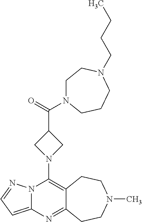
N12C(=CC=N1)N=C1C(=C2N2CC(C(=O)N3CCN(CCCC)CCC3)C2)CCN(C)CC1
